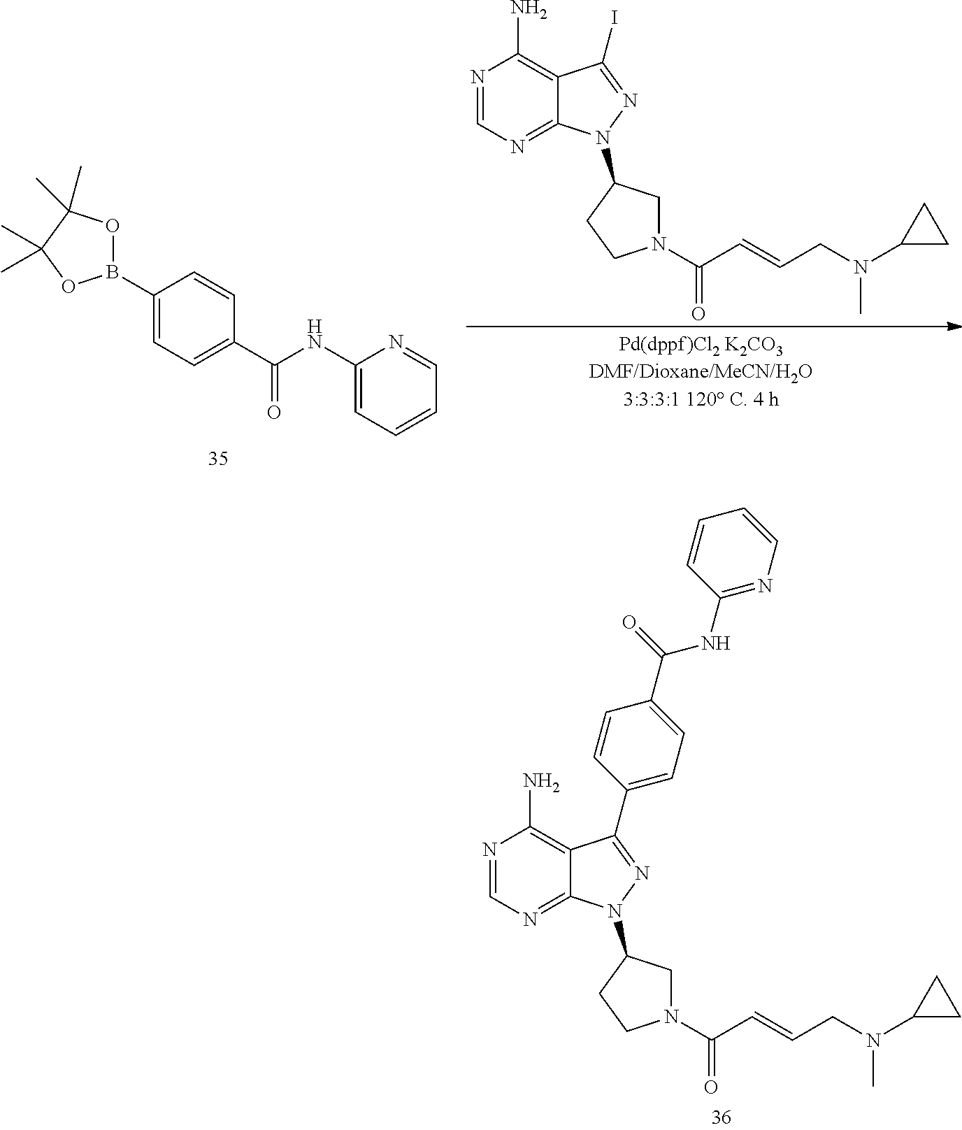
C1(B2OC(C)(C)C(C)(C)O2)=CC=C(C(NC2=CC=CC=N2)=O)C=C1.N1=CN=C2C(=C1N)C(I)=NN2C1CN(C(C=CCN(C2CC2)C)=O)CC1.N1=CN=C2C(=C1N)C(C1=CC=C(C(=O)NC3=NC=CC=C3)C=C1)=NN2C1CN(C(C=CCN(C2CC2)C)=O)CC1
